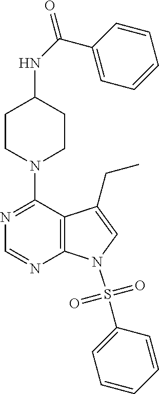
C1(N2CCC(NC(C3=CC=CC=C3)=O)CC2)=NC=NC2=C1C(CC)=CN2S(=O)(=O)C1=CC=CC=C1
